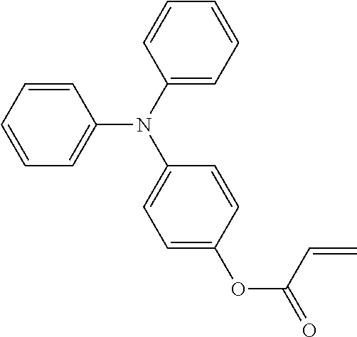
C1=CC=CC(N(C2=CC=C(OC(C=C)=O)C=C2)C2=CC=CC=C2)=C1
